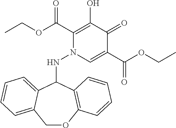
N(C1C2=C(OCC3=CC=CC=C13)C=CC=C2)N1C=C(C(OCC)=O)C(=O)C(O)=C1C(=O)OCC
